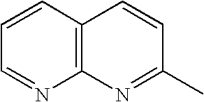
C1=CC2=C(N=C1)N=C(C)C=C2
